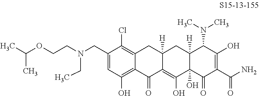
C1(CN(CC)CCOC(C)C)=CC(O)=C2C(=C1Cl)CC1([H])C(=C(O)C3(O)C([H])(C1)C(N(C)C)C(O)=C(C(N)=O)C3=O)C2=O
